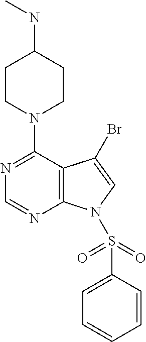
N1=C(N2CCC(NC)CC2)C2=C(N=C1)N(S(C1=CC=CC=C1)(=O)=O)C=C2Br
